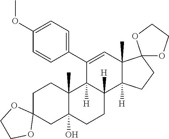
C1C2(CC3(O)C(C)(C1)C1([H])C([H])(CC3)C3([H])C(C)(C=C1C1=CC=C(OC)C=C1)C1(CC3)OCCO1)OCCO2
